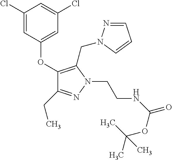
C1(OC2=CC(Cl)=CC(Cl)=C2)=C(CN2N=CC=C2)N(CCNC(=O)OC(C)(C)C)N=C1CC
